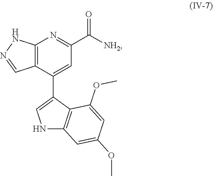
C12=C(C(C3=CNC4=C3C(OC)=CC(OC)=C4)=CC(C([NH2])=O)=N1)C=NN2
